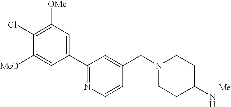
C1(C2=NC=CC(CN3CCC(N)CC3)=C2)=CC([OMe])=C(Cl)C([MeO])=C1
